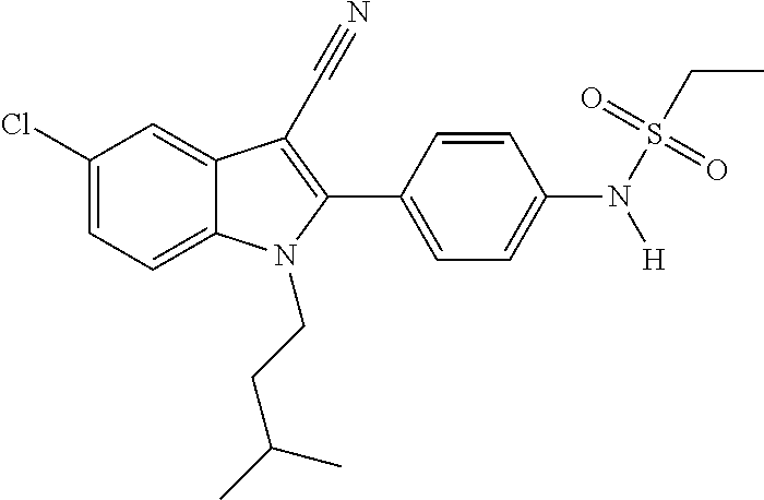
C1(Cl)=CC=C2C(=C1)C(C#N)=C(C1=CC=C(N(S(CC)(=O)=O)[H])C=C1)N2CCC(C)C
